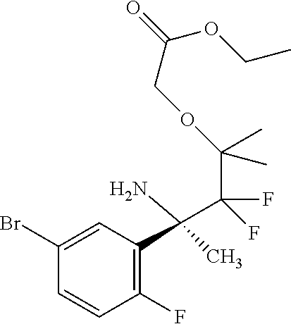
C1(Br)=CC(C(C(F)(C(C)(C)OCC(OCC)=O)F)(N)C)=C(F)C=C1
